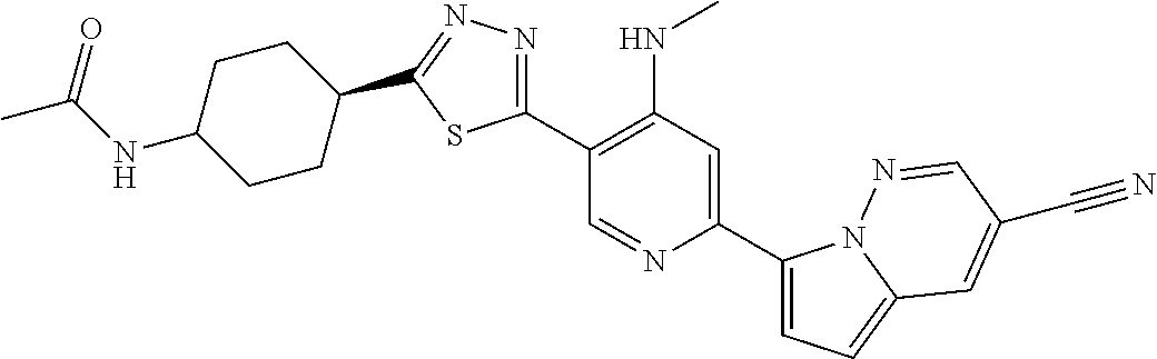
C1(C2=C(NC)C=C(C3=CC=C4N3N=CC(C#N)=C4)N=C2)=NN=C(C2CCC(NC(=O)C)CC2)S1
